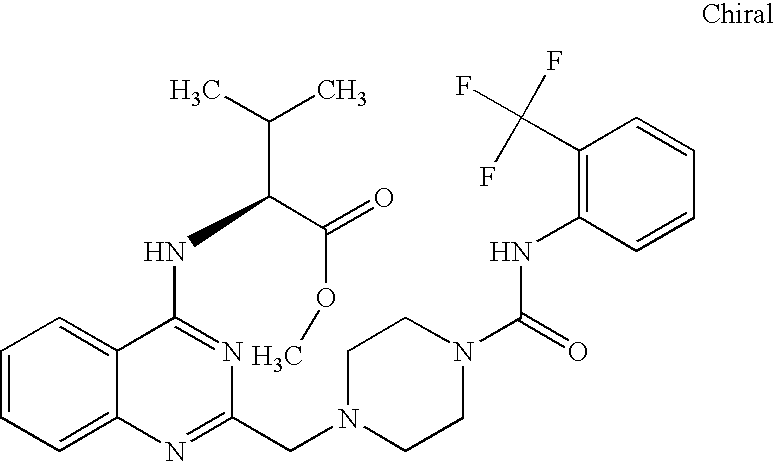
C1=CC=C2C(=C1)C(NC(C(C)C)C(=O)OC)=NC(CN1CCN(C(=O)NC3=C(C(F)(F)F)C=CC=C3)CC1)=N2
